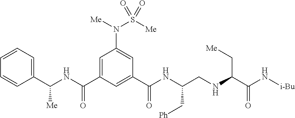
C1(C(NC(C2=CC(N([Me])S([Me])(=O)=O)=CC(C(NC(CNC(C(N[i-Bu])=O)C[Me])C[Ph])=O)=C2)=O)[Me])=CC=CC=C1
